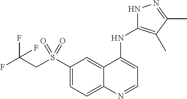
C1(S(CC(F)(F)F)(=O)=O)=CC=C2C(=C1)C(NC1=C(C)C(C)=NN1)=CC=N2
